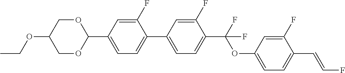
CCOC1COC(C2=CC=C(C3=CC=C(C(OC4=CC=C(C=CF)C(F)=C4)(F)F)C(F)=C3)C(F)=C2)OC1
